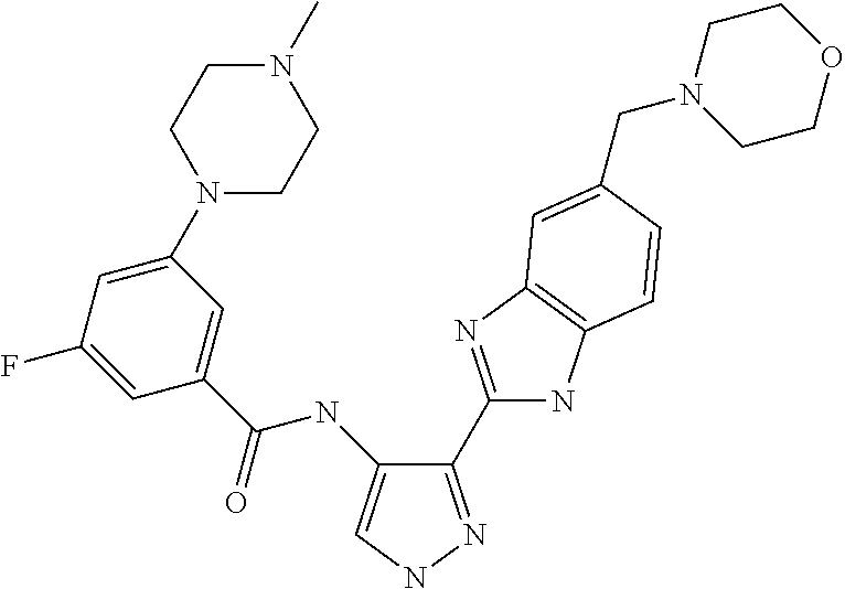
C(NC1=CNN=C1C1=NC2=C(N1)C=CC(CN1CCOCC1)=C2)(=O)C1=CC(N2CCN(C)CC2)=CC(F)=C1
